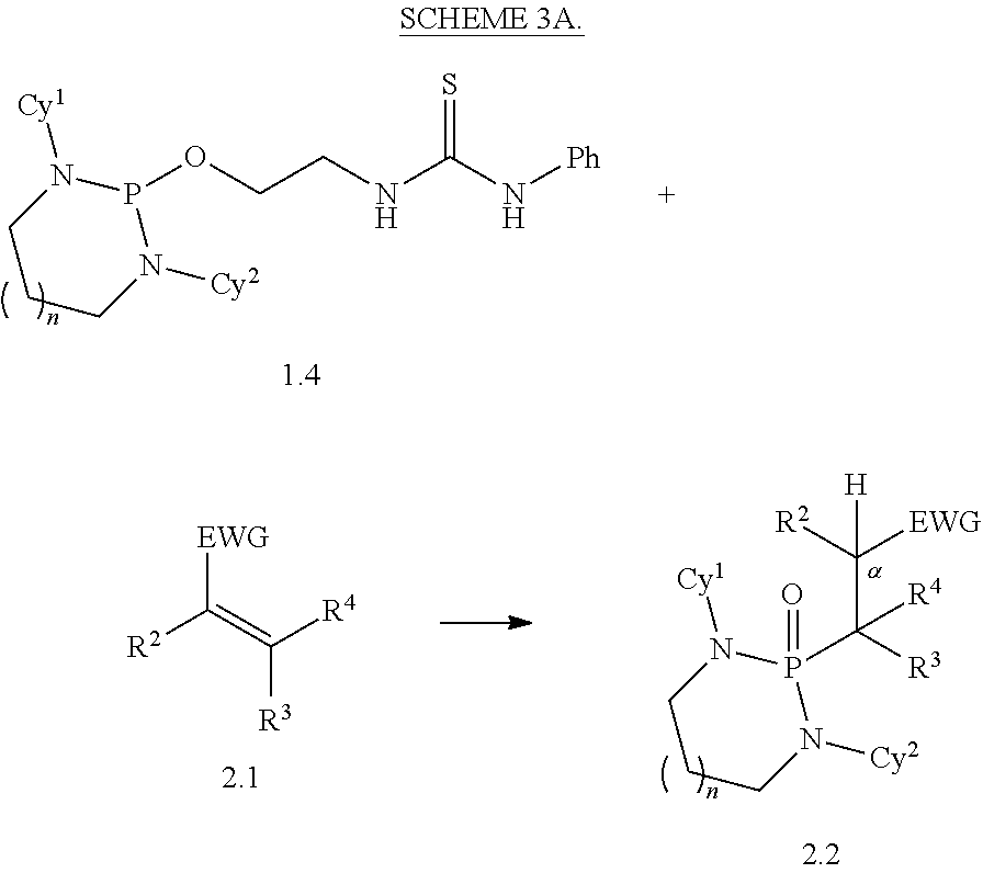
C1CCN([Cy2])P(OCCNC(N[Ph])=S)N1[Cy1].C1CCN([Cy2])P(C([R3])(C([R2])([EWG])[H])[R4])(=O)N1[Cy1].[R2]C(=C([R4])[R3])[EWG]
